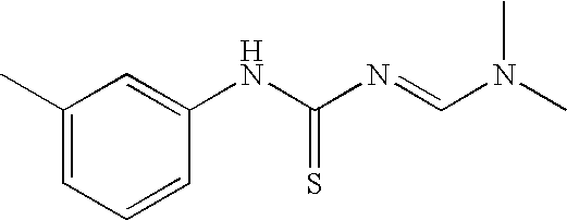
C1(C)=CC=CC(NC(N=CN(C)C)=S)=C1
